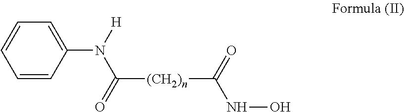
C([(CH2)n]C(=O)NO)(=O)N(C1=CC=CC=C1)[H]
